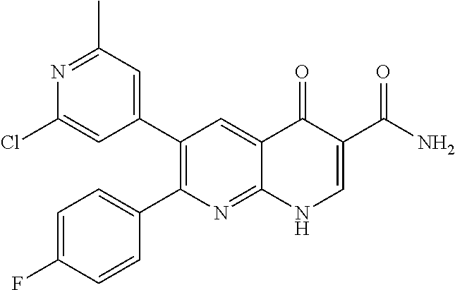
N1=C(C)C=C(C2=C(C3=CC=C(F)C=C3)N=C3C(=C2)C(=O)C(C(N)=O)=CN3)C=C1Cl
